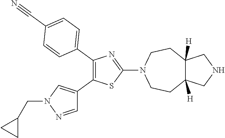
C1(C2=CC=C(C#N)C=C2)=C(C2=CN(CC3CC3)N=C2)SC(N2CCC3([H])C([H])(CC2)CNC3)=N1
